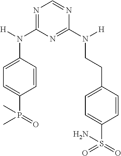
N1=C(N(C2=CC=C(P(=O)(C)C)C=C2)[H])N=C(N([H])CCC2=CC=C(S(=O)(=O)N)C=C2)N=C1
